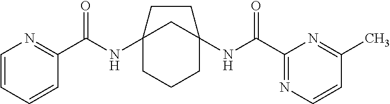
C12(NC(C3=NC=CC=C3)=O)CCCC(NC(C3=NC=CC(C)=N3)=O)(C1)CC2
